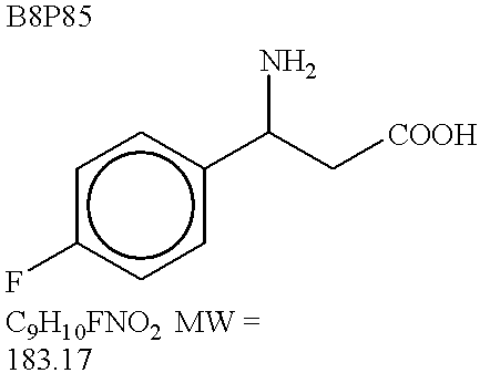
c1c(F)ccc(C(C[COOH])N)c1
